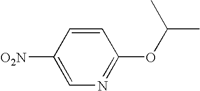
C1([O2N])=CN=C(OC(C)C)C=C1
